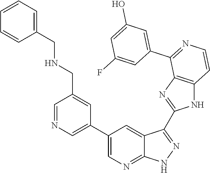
C1=NC=C(C2=CN=C3C(=C2)C(C2=NC4=C(N2)C=CN=C4C2=CC(O)=CC(F)=C2)=NN3)C=C1CNCC1=CC=CC=C1
